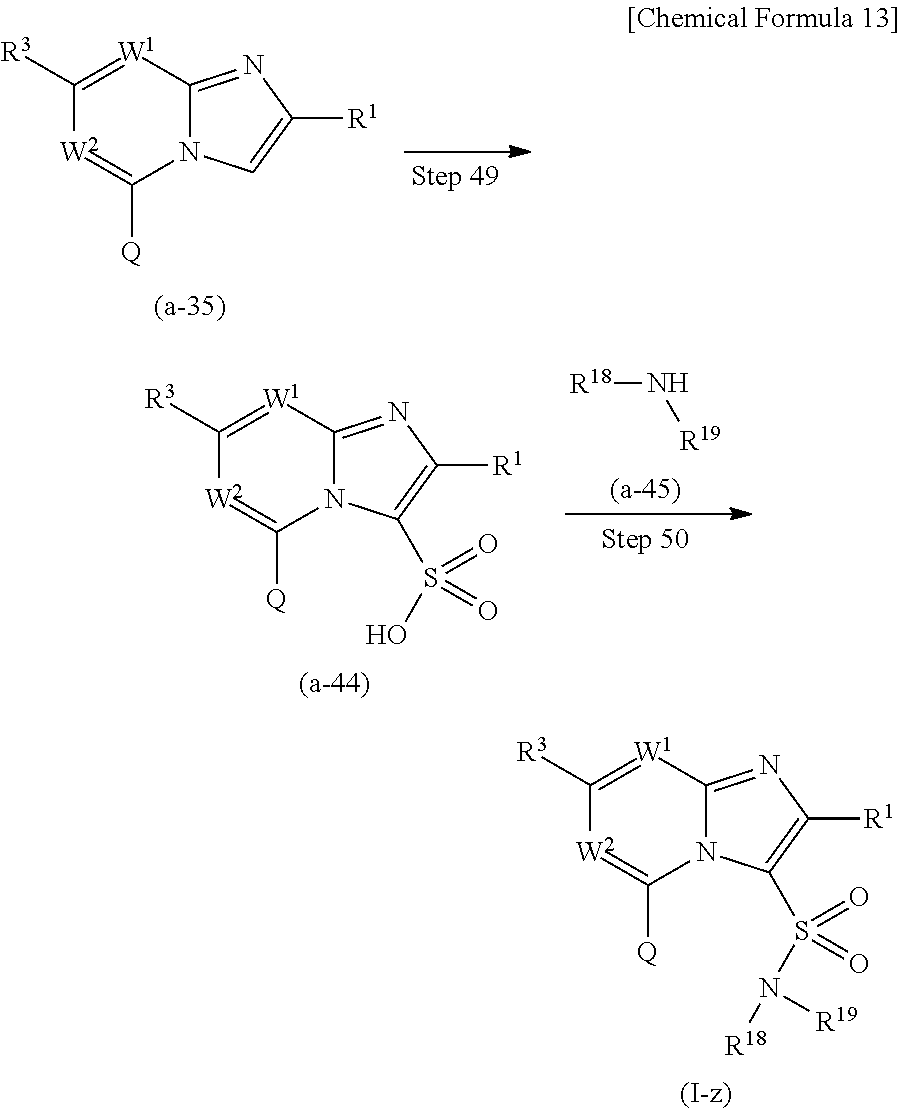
C1([R3])=[W1]C2=NC([R1])=CN2C([Q])=[W2]1.[R18]N[R19].C1([R3])=[W1]C2=NC([R1])=C(S(O)(=O)=O)N2C([Q])=[W2]1.C1([R3])=[W1]C2=NC([R1])=C(S(N([R18])[R19])(=O)=O)N2C([Q])=[W2]1
